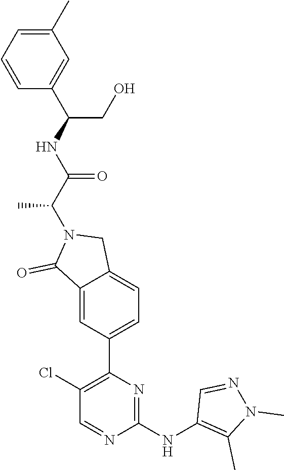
C1(NC2=C(C)N(C)N=C2)=NC(C2=CC=C3C(=C2)C(=O)N(C(C(NC(CO)C2=CC(C)=CC=C2)=O)C)C3)=C(Cl)C=N1
